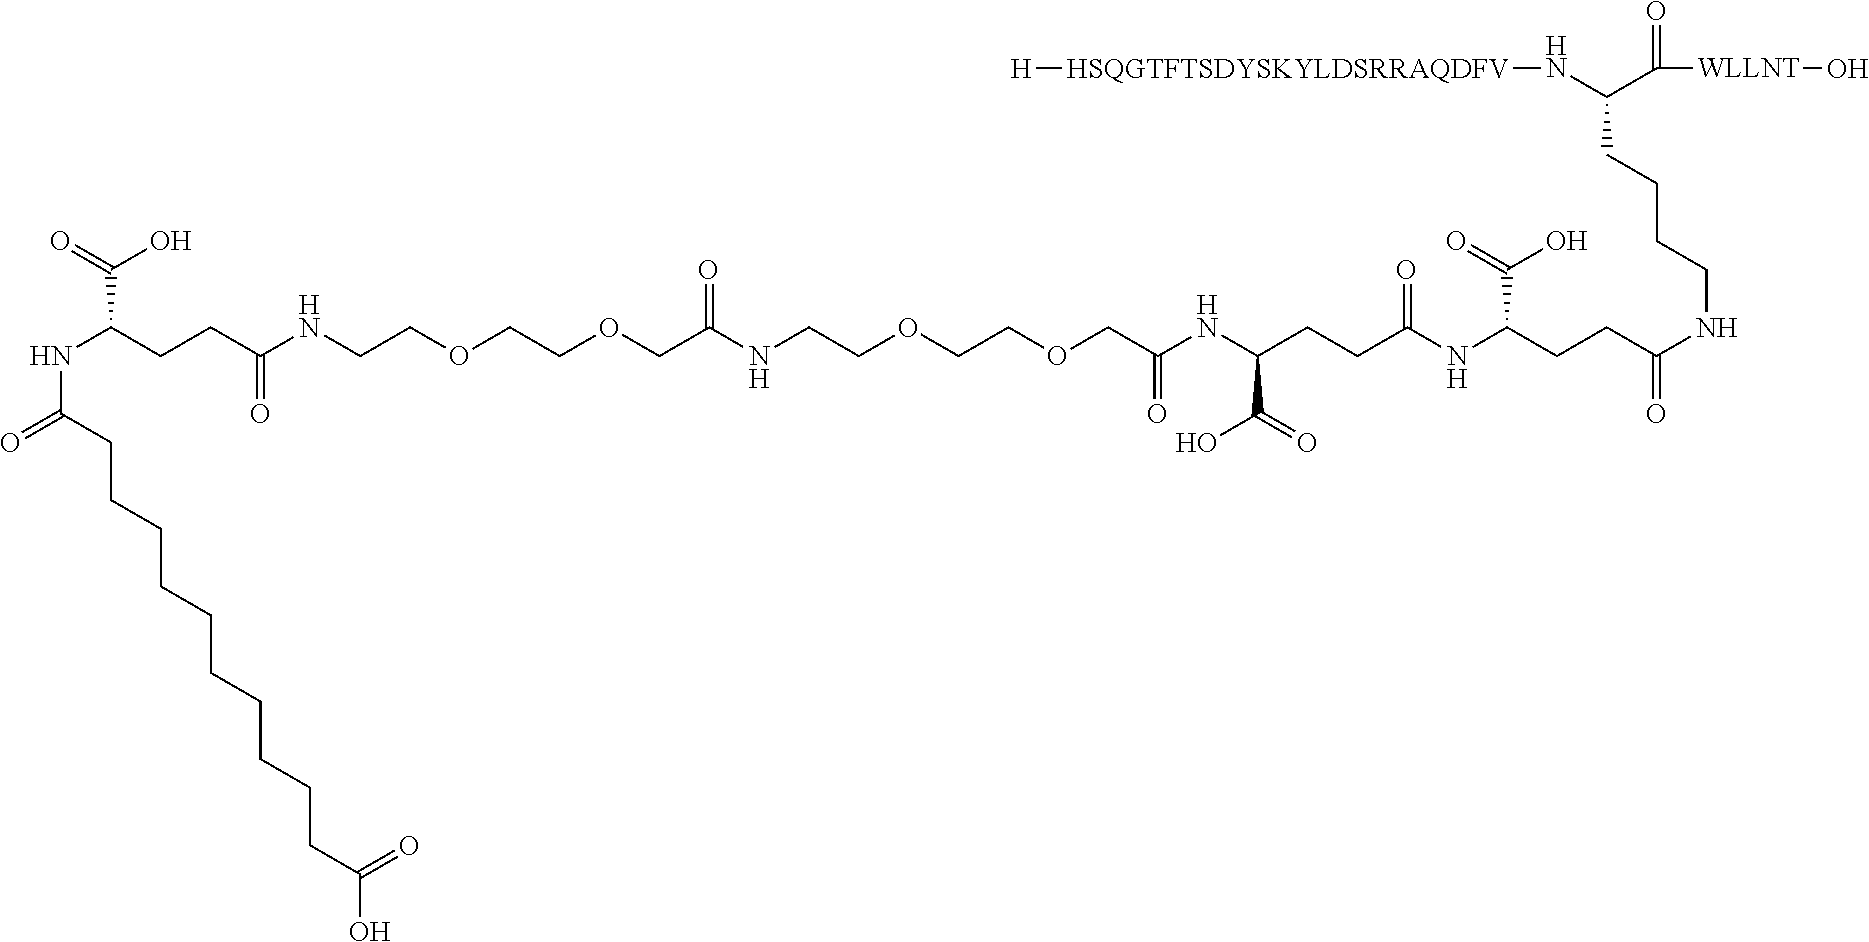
N(C(CCC(NCCOCCOCC(NCCOCCOCC(NC(C(O)=O)CCC(NC(C(=O)O)CCC(NCCCCC(N[HSQGTFTSDYSKYLDSRRAQDFV][H])C(=O)[WLLNT]O)=O)=O)=O)=O)=O)C(O)=O)C(CCCCCCCCCCC(O)=O)=O
